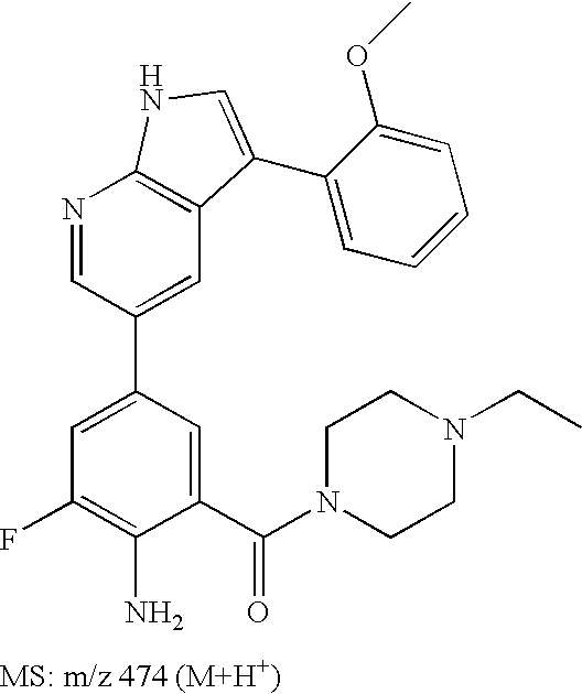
N1=CC(C2=CC(F)=C(N)C(C(N3CCN(CC)CC3)=O)=C2)=CC2=C1NC=C2C1=CC=CC=C1OC
